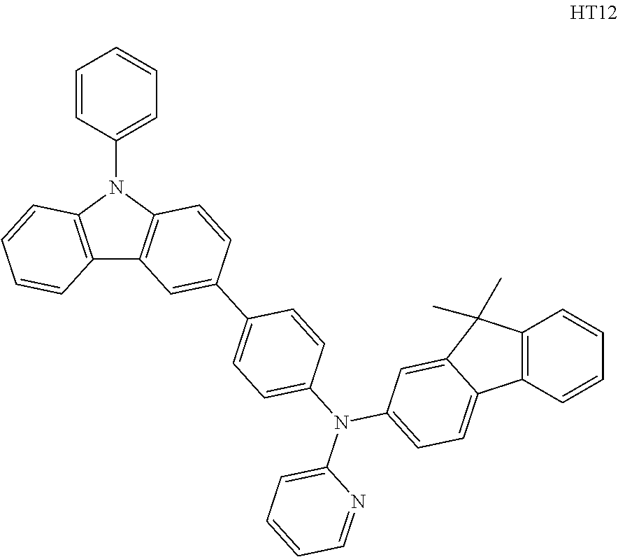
C1=C(C2=CC3=C(N(C4=CC=CC=C4)C4=C3C=CC=C4)C=C2)C=CC(N(C2=CC=CC=N2)C2=CC=C3C4=C(C=CC=C4)C(C)(C)C3=C2)=C1
